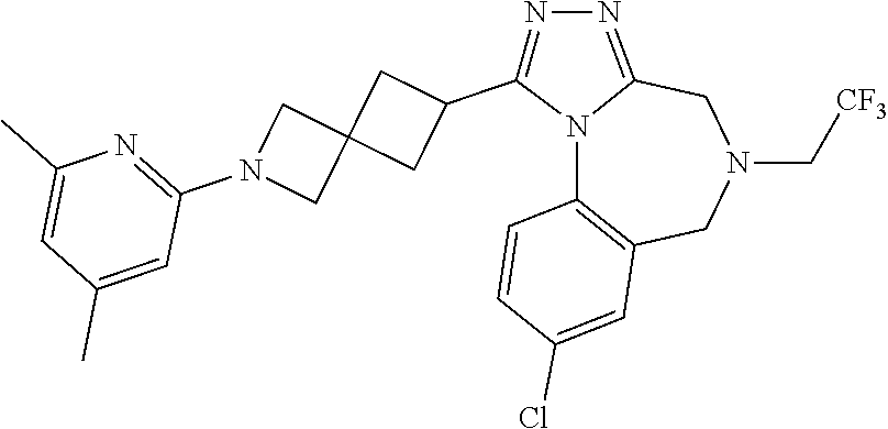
N12C3=C(CN(C[CF3])CC1=NN=C2C1CC2(C1)CN(C1=NC(C)=CC(C)=C1)C2)C=C(Cl)C=C3
